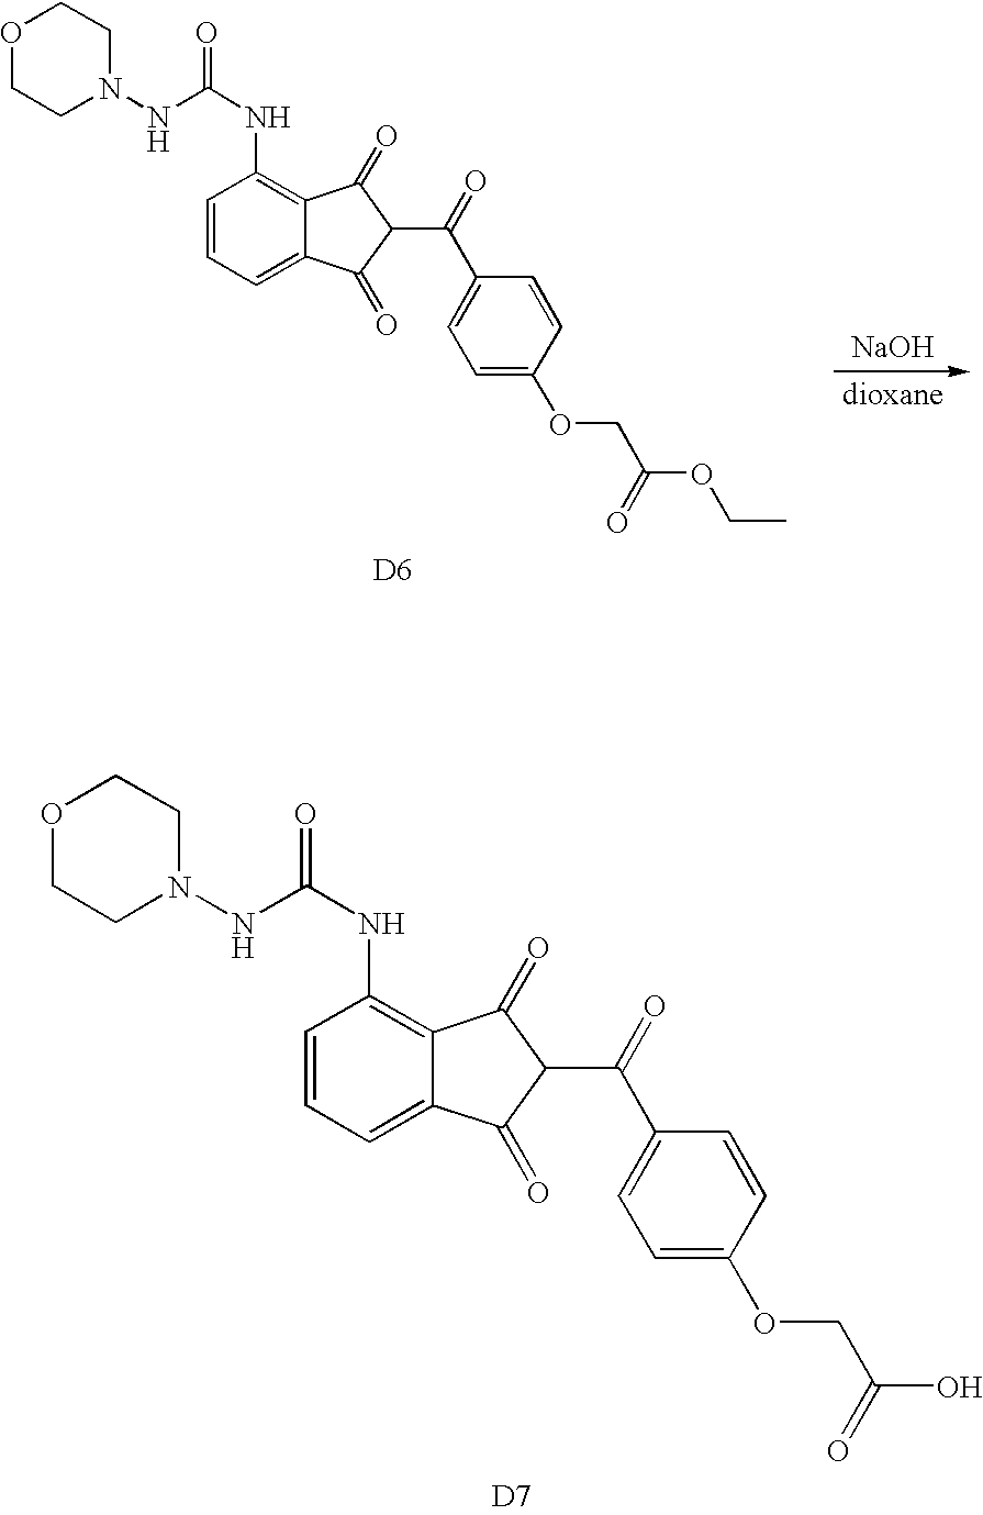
C1=CC=C2C(=C1NC(=O)NN1CCOCC1)C(=O)C(C(=O)C1=CC=C(OCC(OCC)=O)C=C1)C2=O.[D6].[NaOH].C1=CC=C2C(=C1NC(=O)NN1CCOCC1)C(=O)C(C(=O)C1=CC=C(OCC(O)=O)C=C1)C2=O.[D7]
